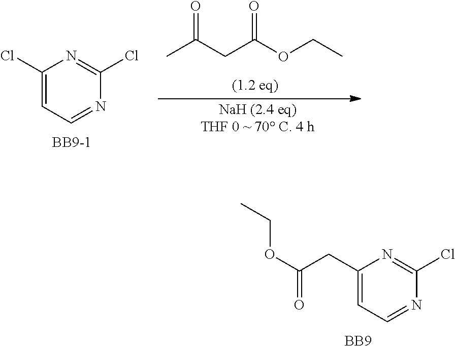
C1(CC(OCC)=O)=CC=NC(Cl)=N1.[BB9].C1(Cl)=CC=NC(Cl)=N1.[BB9-1].O=C(CC(OCC)=O)C
